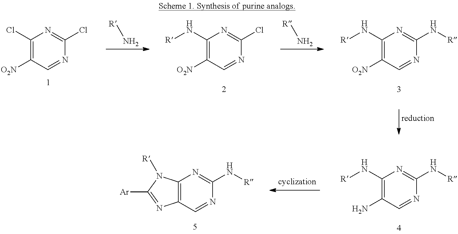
C1(N[R])=C(N)C=NC(N[R])=N1.C12=C(C=NC(N[R])=N1)N=C([Ar])N2[R].C1(Cl)=C([O2N])C=NC(Cl)=N1.N[R].C1(N[R])=C([O2N])C=NC(Cl)=N1.N[R].C1(N[R])=C([O2N])C=NC(N[R])=N1
